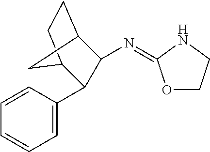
O1CCNC1=NC1C2CC(C1C1=CC=CC=C1)CC2
